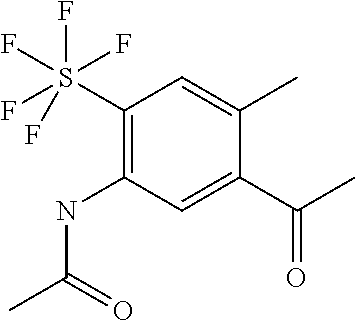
C1(S(F)(F)(F)(F)F)=C(NC(C)=O)C=C(C(C)=O)C(C)=C1
